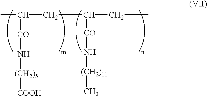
C(CC(CC)[CO]N[(CH2)11]C)(C)[CO]N[(CH2)5][COOH]
